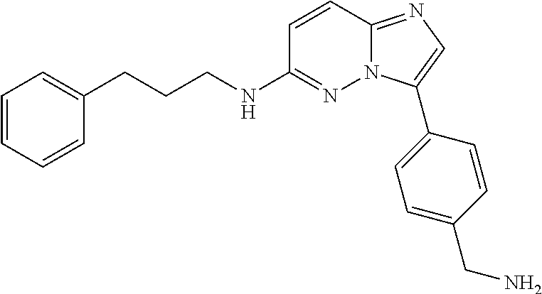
C1=CC2=NC=C(C3=CC=C(CN)C=C3)N2N=C1NCCCC1=CC=CC=C1
